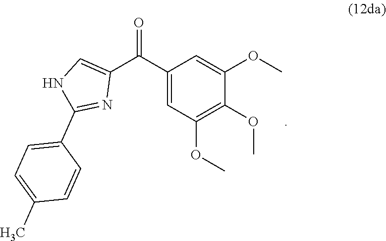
C1(C(=O)C2=CNC(C3=CC=C(C)C=C3)=N2)=CC(OC)=C(OC)C(OC)=C1
